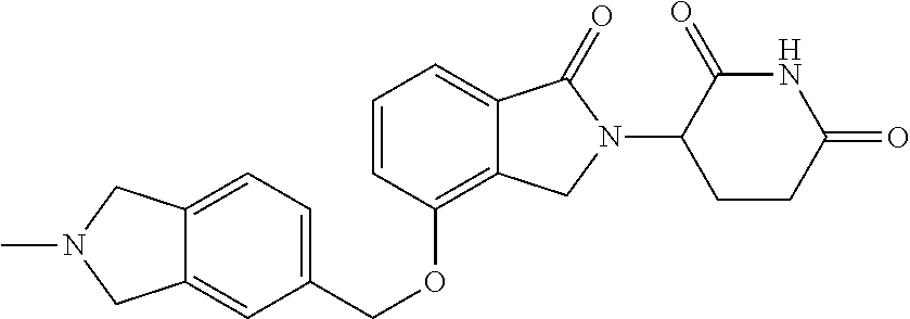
C1=C2C(=C(OCC3=CC=C4C(=C3)CN(C)C4)C=C1)CN(C1CCC(=O)NC1=O)C2=O
